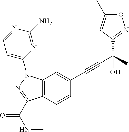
C12=C(C=CC(C#CC(O)(C)C3=NOC(C)=C3)=C1)C(C(NC)=O)=NN2C1=CC=NC(N)=N1
